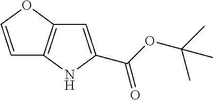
C1=COC2=C1NC(C(OC(C)(C)C)=O)=C2
